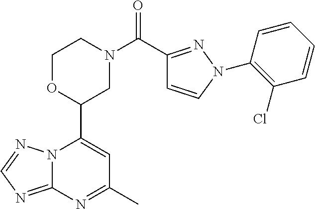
N12C(=NC=N1)N=C(C)C=C2C1CN(C(=O)C2=NN(C3=C(Cl)C=CC=C3)C=C2)CCO1
